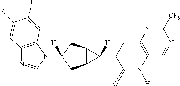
C12=C(N(C3([H])CC4C(C3)C4(C(C(N([H])C3=CN=C([CF3])N=C3)=O)C)[H])C=N1)C=C(F)C(F)=C2
